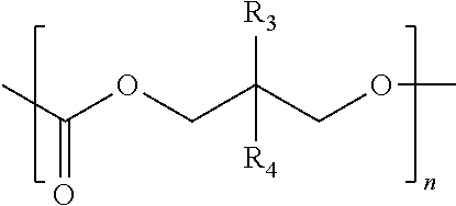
C(=O)(OCC([R3])(COC)[R4])C
